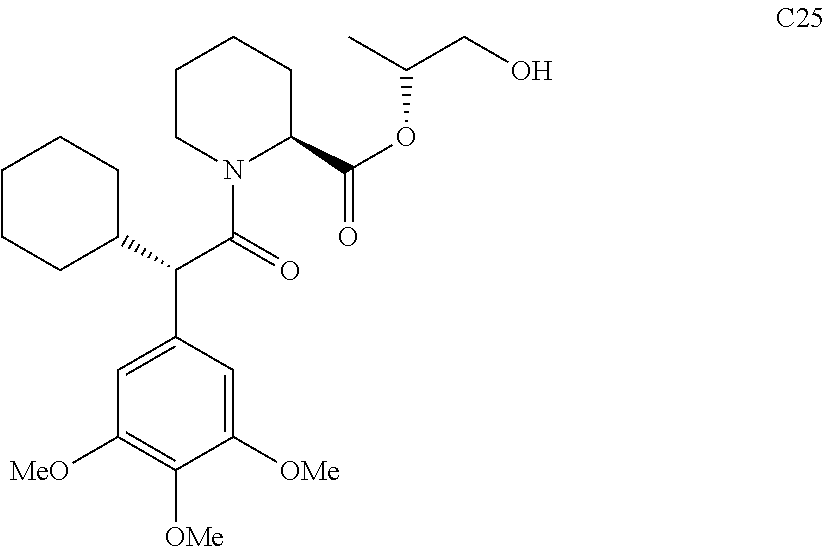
C1([MeO])=C([OMe])C([OMe])=CC(C(C2CCCCC2)C(=O)N2C(C(OC(CO)C)=O)CCCC2)=C1
